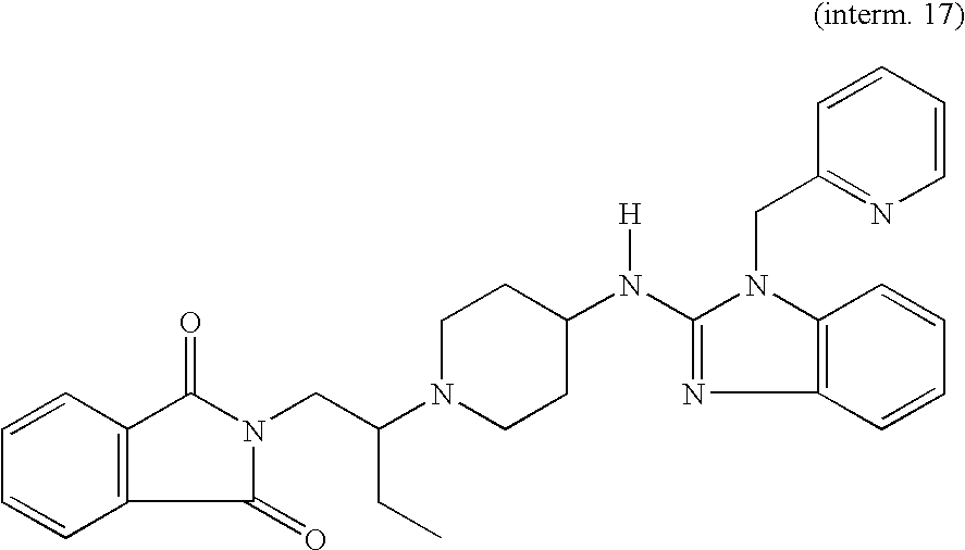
C1N(C(CN2C(=O)C3=C(C=CC=C3)C2=O)CC)CCC(N(C2=NC3=C(N2CC2=NC=CC=C2)C=CC=C3)[H])C1
